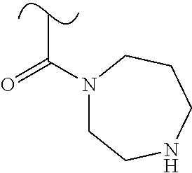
N1(C(=O)C)CCNCCC1
